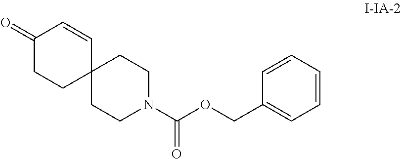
C1(=O)CCC2(C=C1)CCN(C(OCC1=CC=CC=C1)=O)CC2
